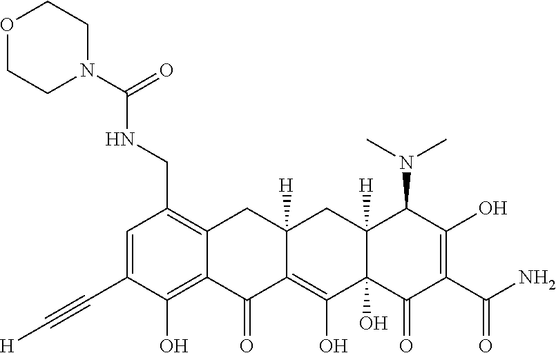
C1=C(C#C[H])C(O)=C2C(=C1CNC(N1CCOCC1)=O)CC1([H])C(=C(O)C3(O)C([H])(C1)C(N(C)C)C(O)=C(C(N)=O)C3=O)C2=O
